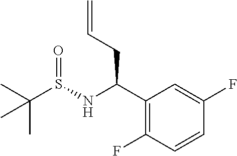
N(C(C1=C(F)C=CC(F)=C1)CC=C)S(=O)C(C)(C)C
